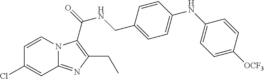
C1=CN2C(=NC(CC)=C2C(NCC2=CC=C(NC3=CC=C([OCF3])C=C3)C=C2)=O)C=C1Cl
